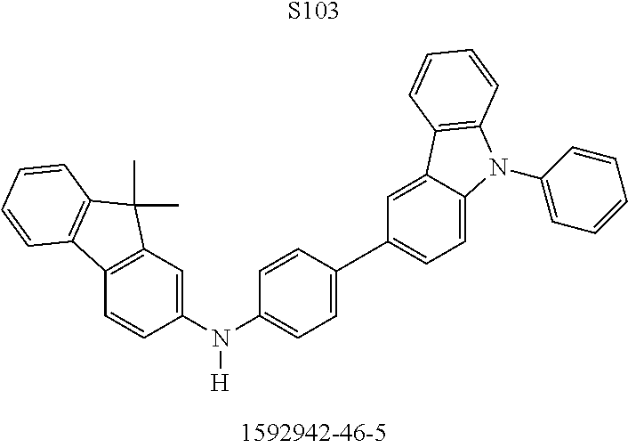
[S103].C1(N(C2=CC=C(C3=CC=C4N(C5=CC=CC=C5)C5=C(C=CC=C5)C4=C3)C=C2)[H])=CC2=C(C=C1)C1=C(C2(C)C)C=CC=C1
